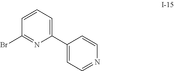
C1=CC=C(C2=CC=NC=C2)N=C1Br
